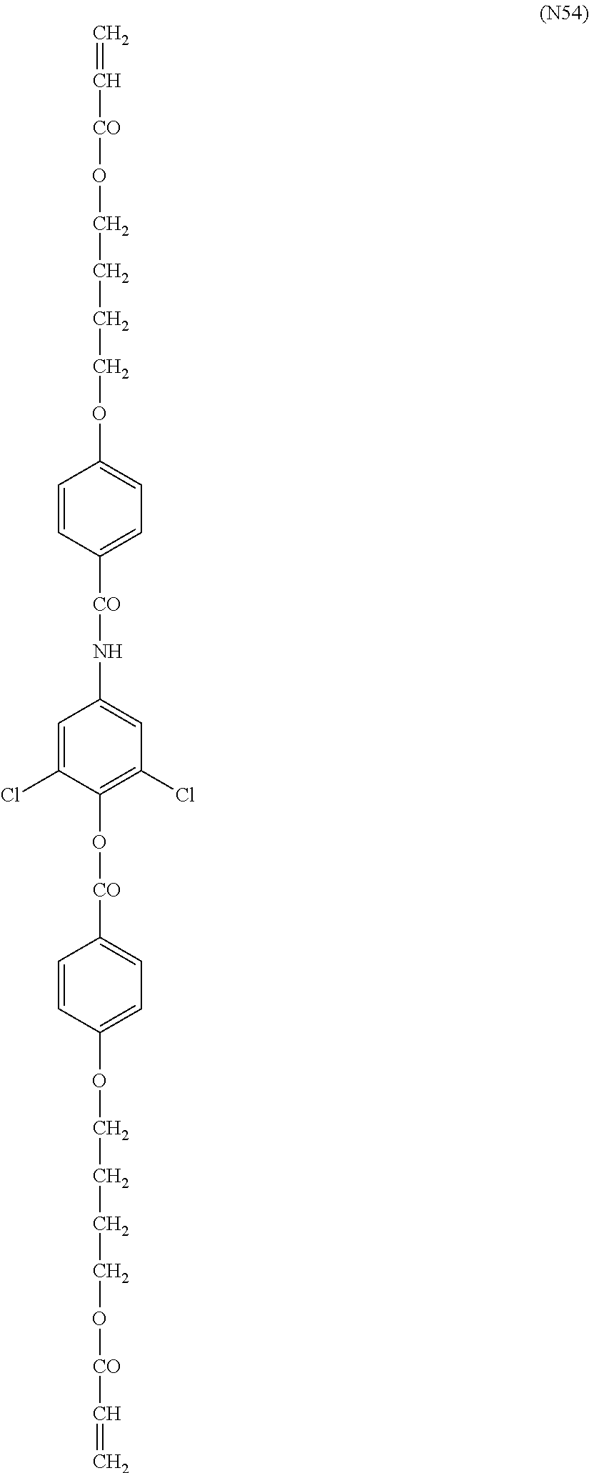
C=C[CO]OCCCCOC1=CC=C([CO]NC2=CC(Cl)=C(O[CO]C3=CC=C(OCCCCO[CO]C=C)C=C3)C(Cl)=C2)C=C1
